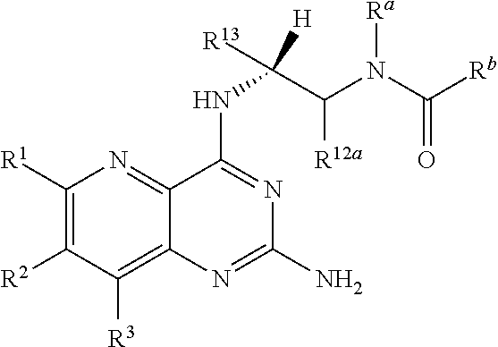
C1([R1])=C([R2])C([R3])=C2C(=N1)C(NC([R13])(C(N(C([Rb])=O)[Ra])[R12a])[H])=NC(N)=N2
